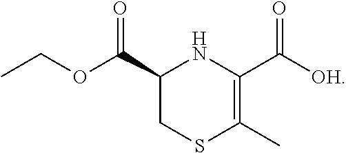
C1(C(OCC)=O)CSC(C)=C(C([OH])=O)N1
